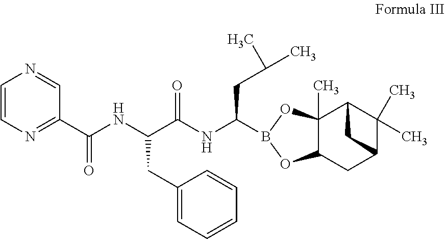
C1=CN=C(C(NC(C(NC(CC(C)C)B2OC3(C)C(CC4C(C)(C)C3C4)O2)=O)CC2=CC=CC=C2)=O)C=N1
